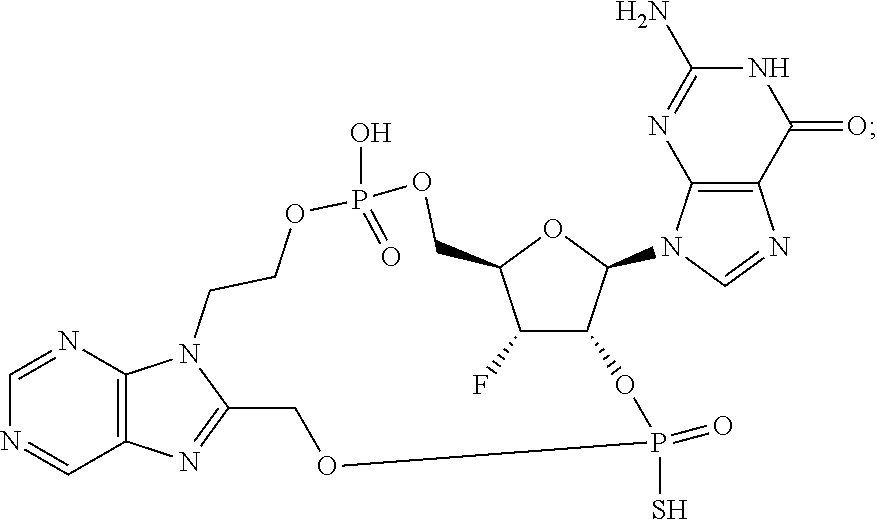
C1=NC2=C(C=N1)N=C1N2CCOP(O)(=O)OCC2OC(N3C=NC4=C3N=C(N)NC4=O)C(C2F)OP(S)(=O)OC1
